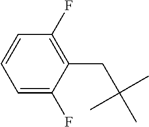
C1=C(F)C(CC(C)(C)C)=C(F)C=C1
